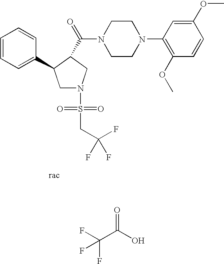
C1N(S(CC(F)(F)F)(=O)=O)CC(C(=O)N2CCN(C3=C(OC)C=CC(OC)=C3)CC2)C1C1=CC=CC=C1.O=C(O)C(F)(F)F
